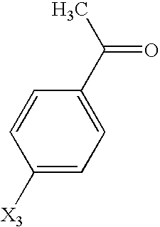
C1([X3])=CC=C(C(C)=O)C=C1
